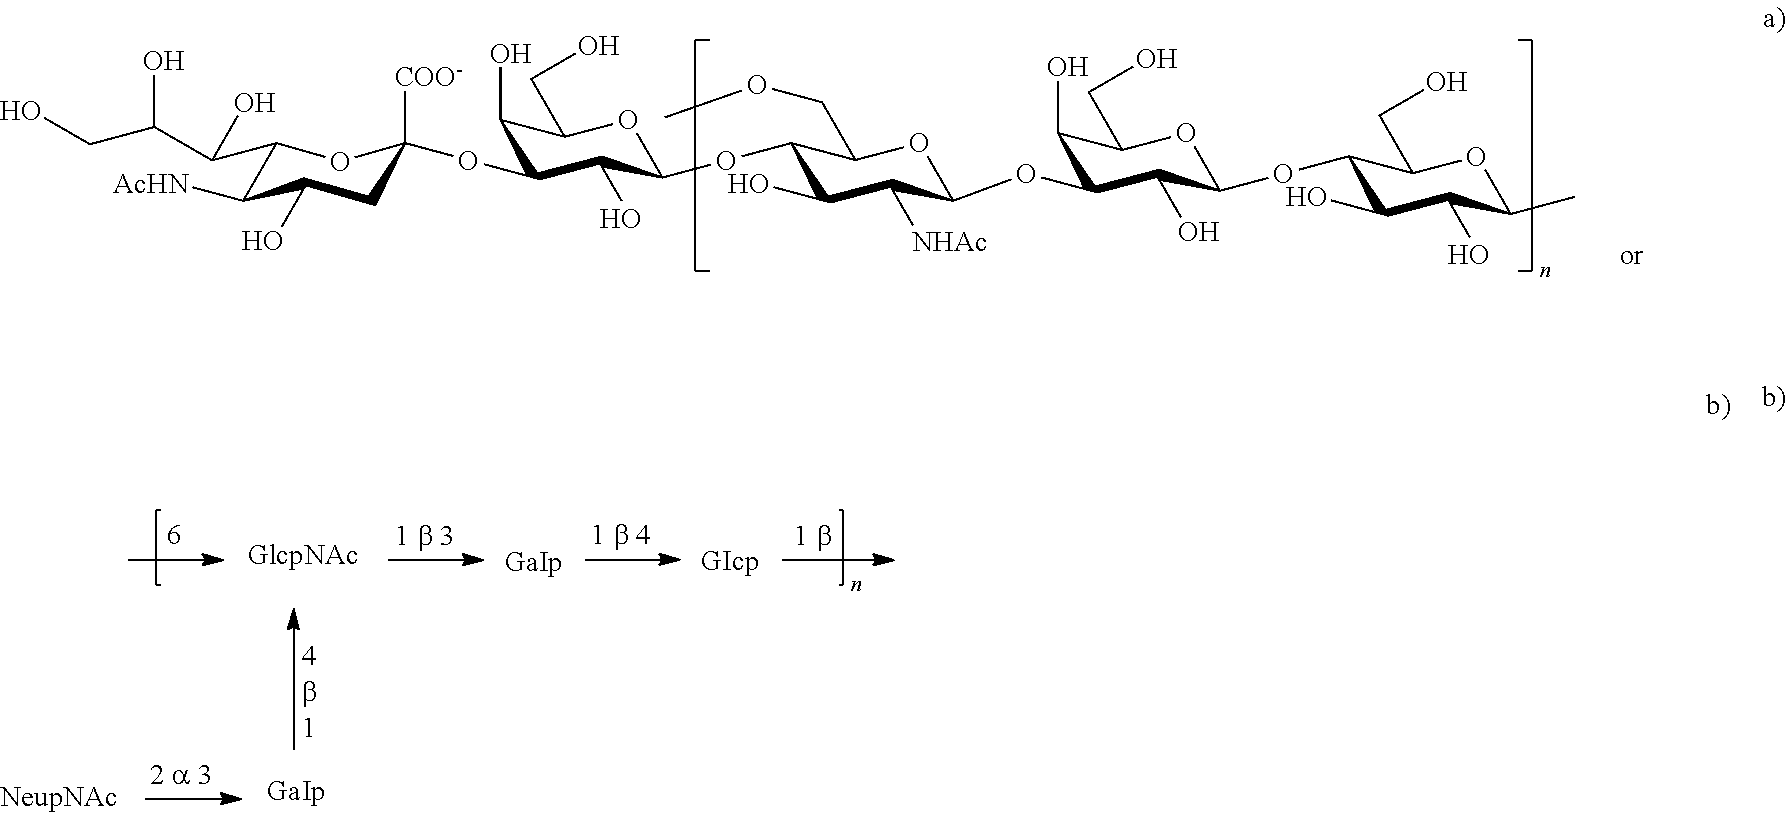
C1C(OC2C(O)C(CO)OC(OC3C(COC)OC(OC4C(O)C(CO)OC(OC5C(CO)OC(C)C(O)C5O)C4O)C([NHAc])C3O)C2O)([COO-])OC(C(C(CO)O)O)C([AcHN])C1O
